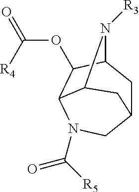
C12CC3C(OC(=O)[R4])C(N(C([R5])=O)C1)C(N3[R3])C2
